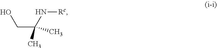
OCC(N[Rc])(C)C
